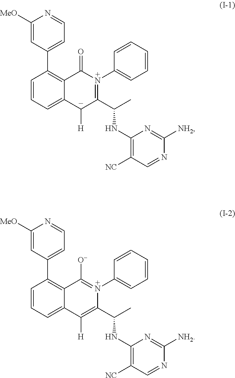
C1([MeO])=CC(C2=C3C(=CC=C2)[C-]([H])C(C(C)NC2=C([NC])C=NC([NH2])=N2)=N(C2=CC=CC=C2)C3=O)=CC=N1.C1([MeO])=CC(C2=C3C(=CC=C2)C([H])=C(C(C)NC2=C([NC])C=NC([NH2])=N2)N(C2=CC=CC=C2)=C3[O-])=CC=N1
